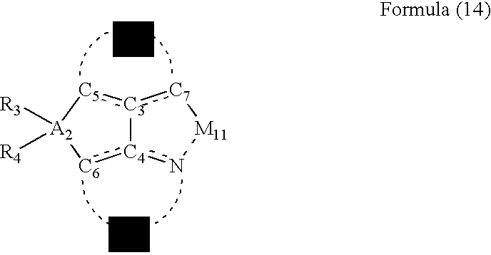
[C4]12:[C6][A2]([R3])([R4])[C5]:[C3]1:[C7][M11]n2.[Z3].[Z4]
